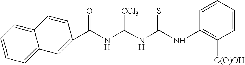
C(NC(NC(NC1=C([C(O)OH])C=CC=C1)=S)[CCl3])(=O)C1=CC2=CC=CC=C2C=C1
